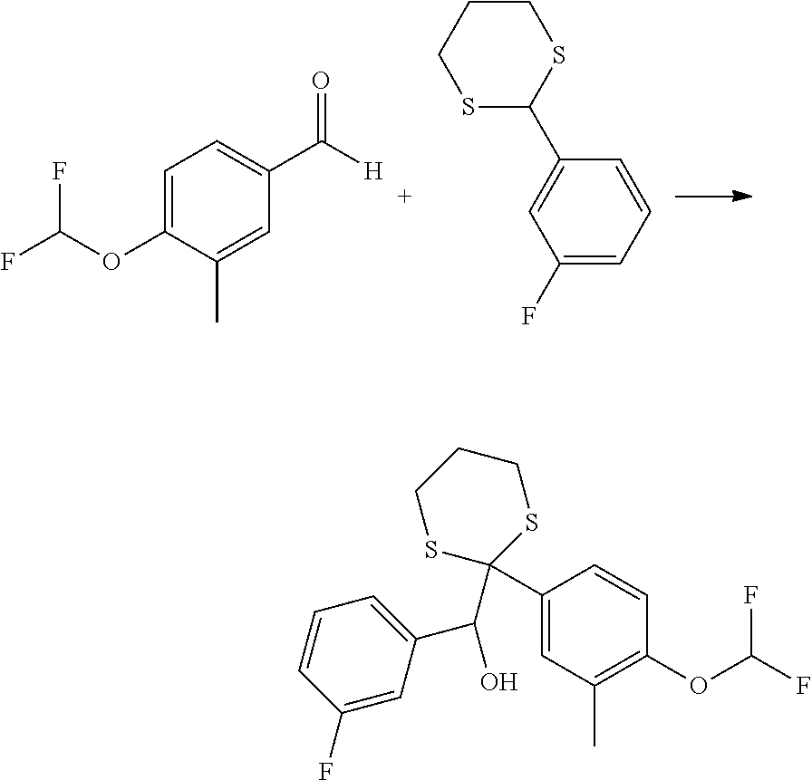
S1C(C2=CC(F)=CC=C2)SCCC1.C1=C(OC(F)F)C(C)=CC(C(=O)[H])=C1.C1(C2(C(C3=CC=CC(F)=C3)O)SCCCS2)=CC(C)=C(OC(F)F)C=C1
